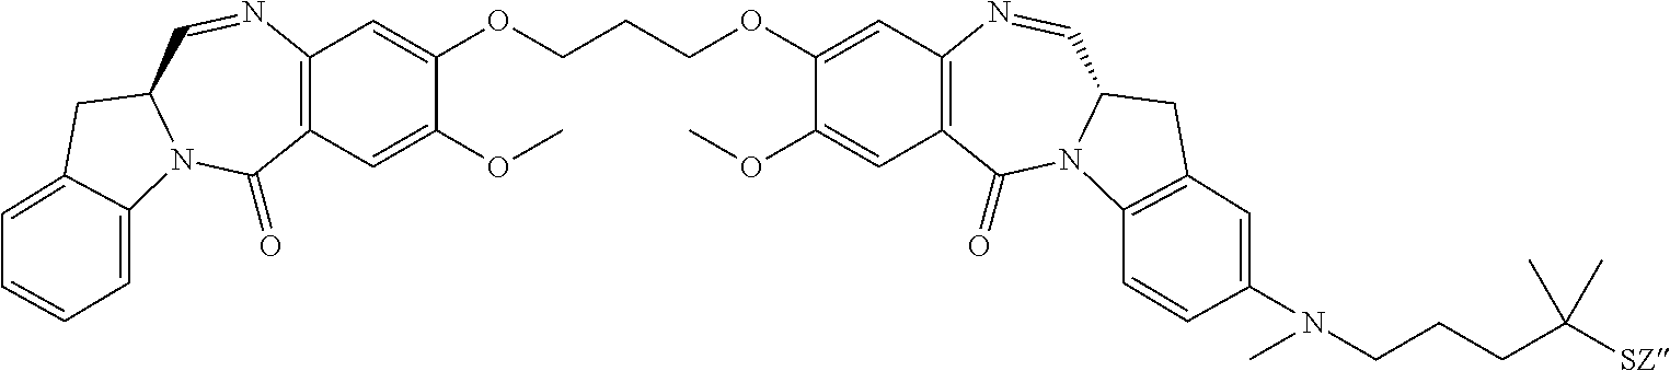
C12=C(C=C(OC)C(OCCCOC3=CC4=C(C=C3OC)C(=O)N3C(C=N4)CC4=C3C=CC(N(CCCC([SZ])(C)C)C)=C4)=C1)C(=O)N1C(C=N2)CC2=CC=CC=C12
